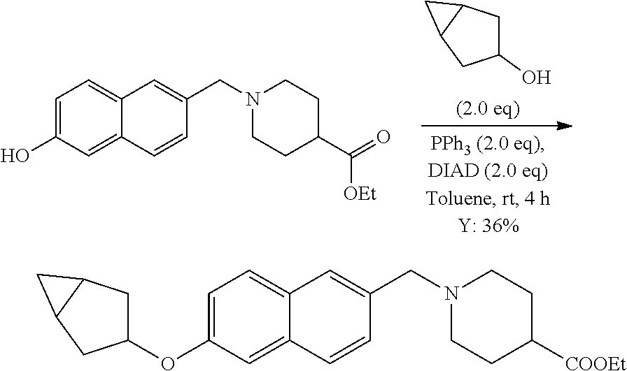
C1(O)CC2C(C1)C2.C1=C(O)C=C2C(=C1)C=C(CN1CCC(C(=O)[OEt])CC1)C=C2.C1=C(OC2CC3C(C2)C3)C=C2C(=C1)C=C(CN1CCC([COOEt])CC1)C=C2
